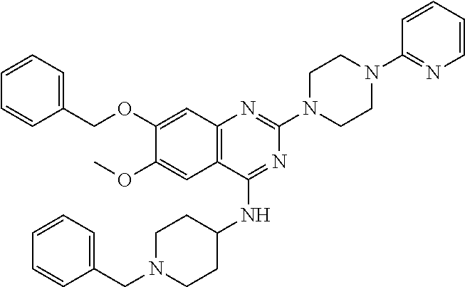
C12=C(C(NC3CCN(CC4=CC=CC=C4)CC3)=NC(N3CCN(C4=NC=CC=C4)CC3)=N1)C=C(OC)C(OCC1=CC=CC=C1)=C2
